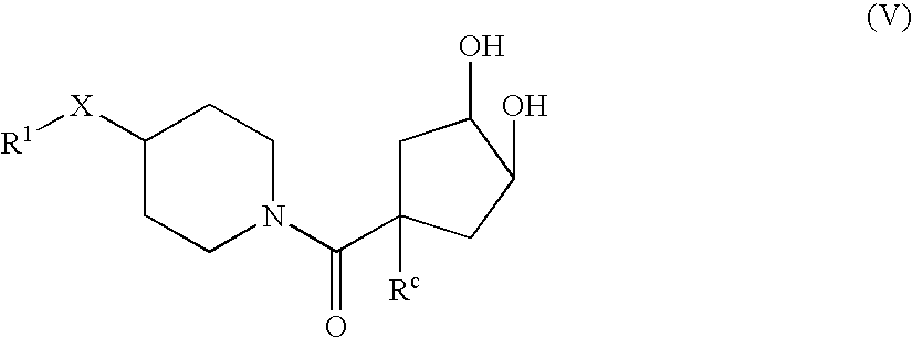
C1([X][R1])CCN(C(C2([Rc])CC(O)C(O)C2)=O)CC1
